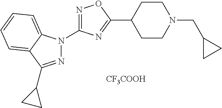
C1CC(C2=NC(N3N=C(C4CC4)C4=CC=CC=C34)=NO2)CCN1CC1CC1.[CF3COOH]
